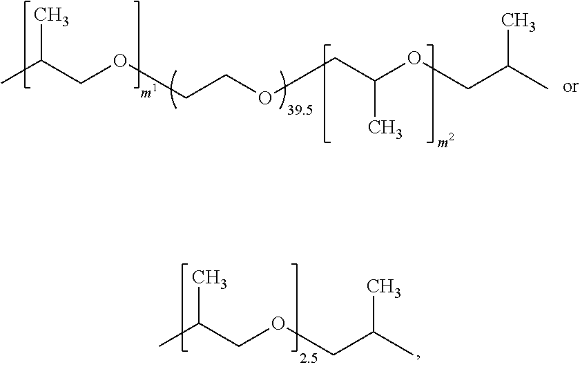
CC(COCCOCC(OCC(C)C)C)C.CC(COCC(C)C)C
